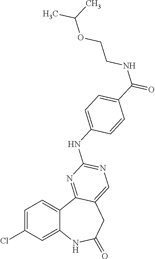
C1=C(Cl)C=C2C(=C1)C1=NC(NC3=CC=C(C(NCCOC(C)C)=O)C=C3)=NC=C1CC(=O)N2
